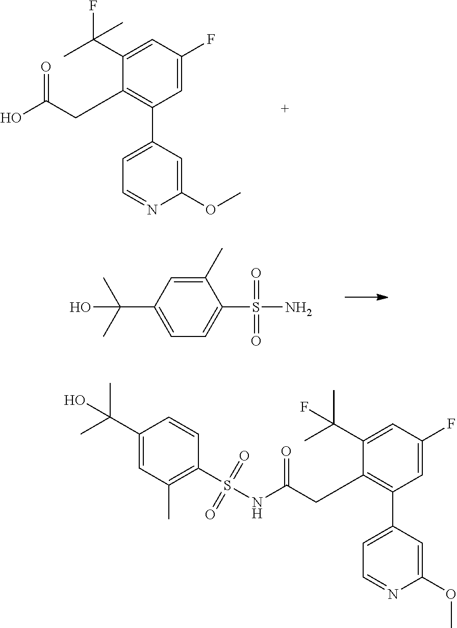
C1(C(C)(F)C)=CC(F)=CC(C2=CC=NC(OC)=C2)=C1CC(O)=O.C1(C(C)(O)C)=CC=C(S(=O)(=O)N)C(C)=C1.S(=O)(C1=C(C)C=C(C(C)(O)C)C=C1)(=O)NC(CC1=C(C2=CC=NC(OC)=C2)C=C(F)C=C1C(C)(F)C)=O
